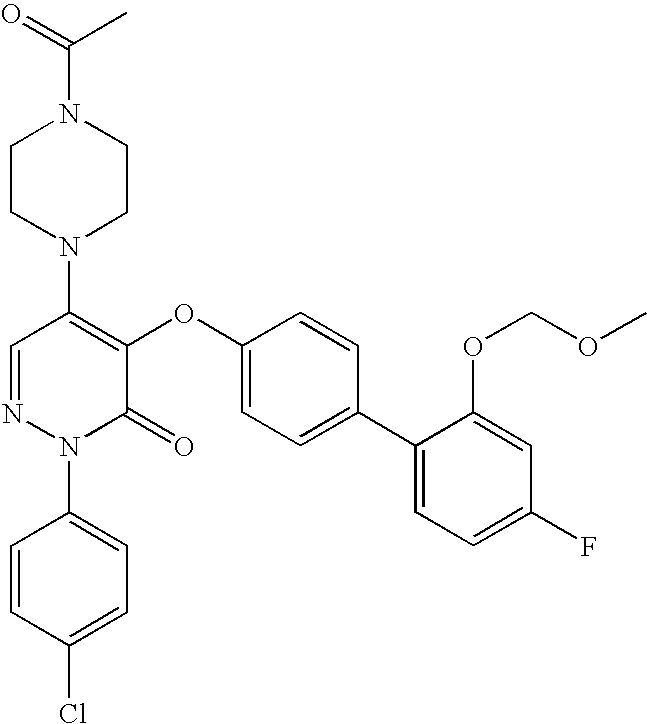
N1(C2=C(OC3=CC=C(C4=CC=C(F)C=C4OCOC)C=C3)C(=O)N(C3=CC=C(Cl)C=C3)N=C2)CCN(C(C)=O)CC1
